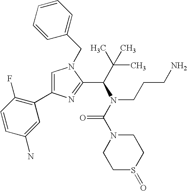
C1=C(C2=C(F)C=CC(N)=C2)N=C(C(C(C)(C)C)N(CCCN)C(N2CCS(=O)CC2)=O)N1CC1=CC=CC=C1
